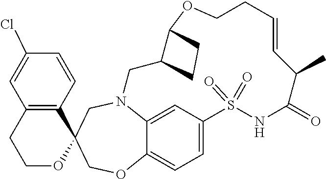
N12C3=CC(=CC=C3OCC3(C4=C(C=C(Cl)C=C4)CCO3)C1)S(=O)(=O)NC(=O)C(C)C=CCCOC1C(C2)CC1
